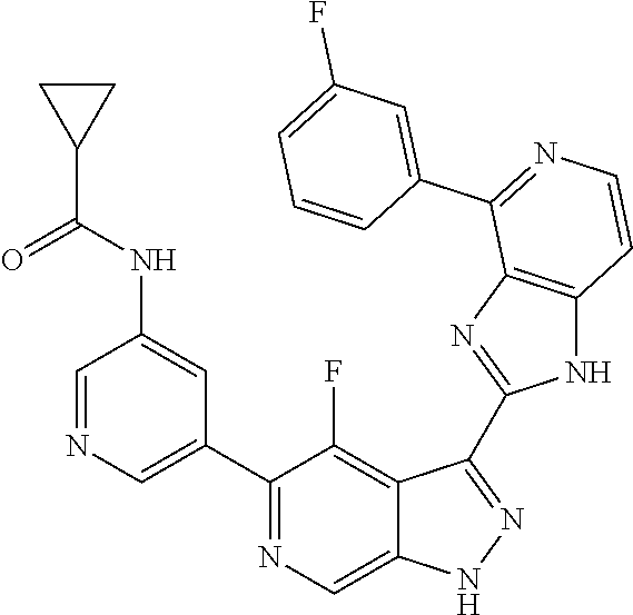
C1=NC=C(C2=NC=C3C(=C2F)C(C2=NC4=C(N2)C=CN=C4C2=CC(F)=CC=C2)=NN3)C=C1NC(C1CC1)=O
